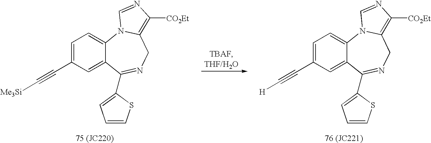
C12=CC=C(C#C[Me3Si])C=C1C(C1=CC=CS1)=NCC1=C([CO2Et])N=CN21.C12=CC=C(C#C[H])C=C1C(C1=CC=CS1)=NCC1=C([CO2Et])N=CN21
